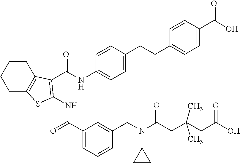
C1(C(=O)NC2=C(C(NC3=CC=C(CCC4=CC=C(C(O)=O)C=C4)C=C3)=O)C3=C(CCCC3)S2)=CC=CC(CN(C(CC(CC(=O)O)(C)C)=O)C2CC2)=C1
